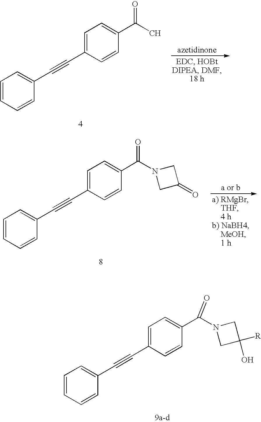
C1=CC=CC(C#CC2=CC=C(C(C)=O)C=C2)=C1.C1=CC=CC(C#CC2=CC=C(C(N3CC(=O)C3)=O)C=C2)=C1.C1=CC=CC(C#CC2=CC=C(C(N3CC([R])(O)C3)=O)C=C2)=C1
